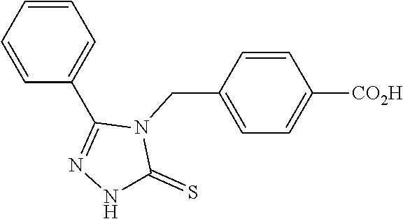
C1=CC=CC(C2=NNC(=S)N2CC2=CC=C([CO2H])C=C2)=C1
